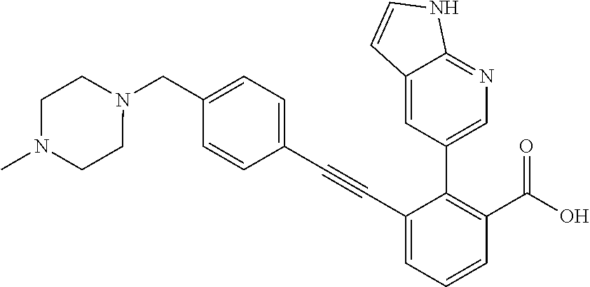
N1(CC2=CC=C(C#CC3=CC=CC(C(O)=O)=C3C3=CN=C4C(=C3)C=CN4)C=C2)CCN(C)CC1
